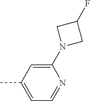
C1(N2CC(F)C2)=CC(C)=CC=N1
